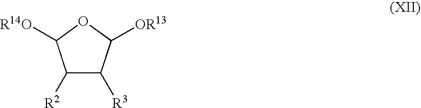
C1([R2])C([R3])C([OR13])OC1[R14O]
